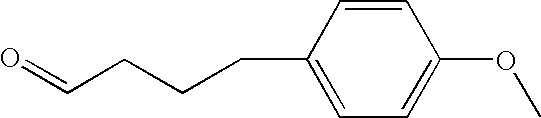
C1=CC(CCCC=O)=CC=C1OC
